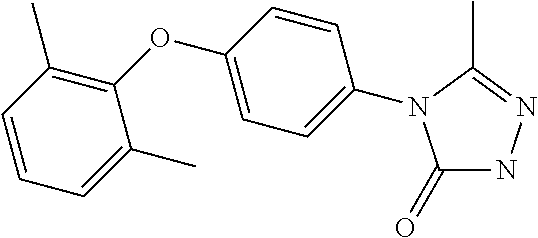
C1=C(C)C(OC2=CC=C(N3C(=O)NN=C3C)C=C2)=C(C)C=C1
